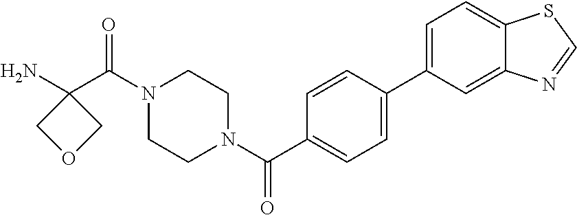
NC1(C(N2CCN(C(=O)C3=CC=C(C4=CC=C5C(=C4)N=CS5)C=C3)CC2)=O)COC1
